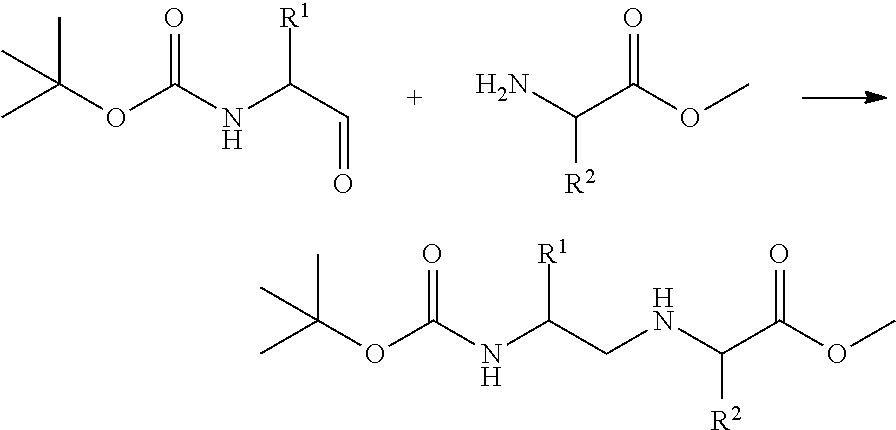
C(OC(NC(C=O)[R1])=O)(C)(C)C.NC(C(OC)=O)[R2].C(OC(NC(CNC(C(OC)=O)[R2])[R1])=O)(C)(C)C
